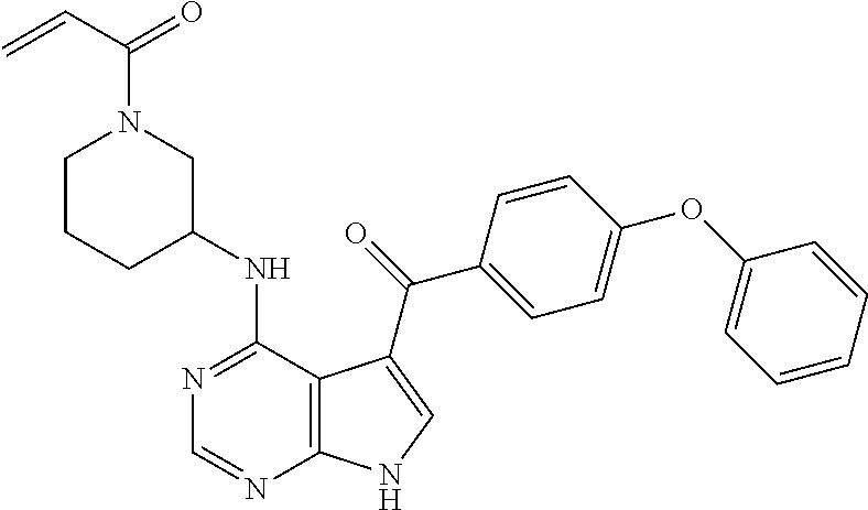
N1=C(NC2CN(C(C=C)=O)CCC2)C2=C(N=C1)NC=C2C(=O)C1=CC=C(OC2=CC=CC=C2)C=C1
